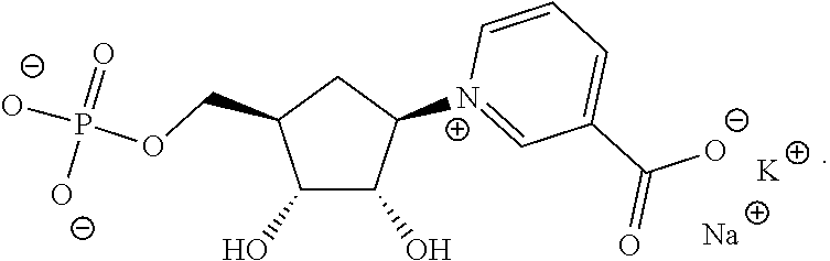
C1(O)C(O)C([N+]2=CC(C(=O)[O-])=CC=C2)CC1COP([O-])(=O)[O-].[K].[Na]
